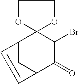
C12CC(C(=O)C(Br)C13OCCO3)C=C2
